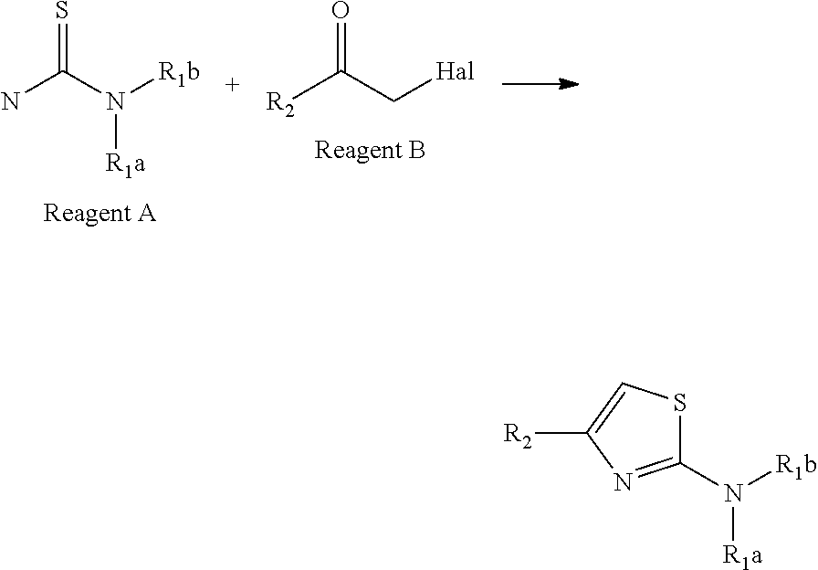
S=C(N([R1b])[R1a])N.O=C(C[Hal])[R2].S1C(N([R1b])[R1a])=NC([R2])=C1
